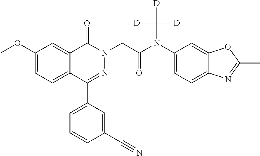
C1(C2=CC=CC(C#N)=C2)=NN(CC(N(C2=CC=C3C(=C2)OC(C)=N3)C([D])([D])[D])=O)C(=O)C2=CC(OC)=CC=C12
